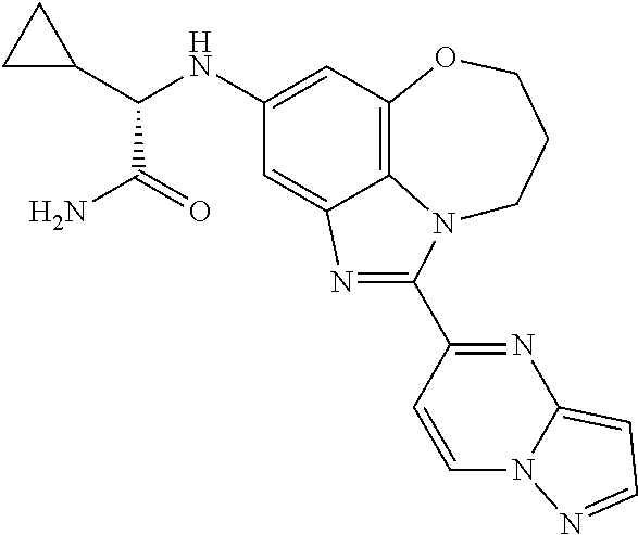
C1(NC(C2CC2)C(N)=O)=CC2=C3C(=C1)N=C(C1=NC4=CC=NN4C=C1)N3CCCO2
